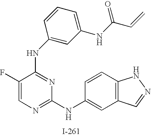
N(C1=NC(NC2=CC3=C(C=C2)NN=C3)=NC=C1F)C1=CC(NC(C=C)=O)=CC=C1
